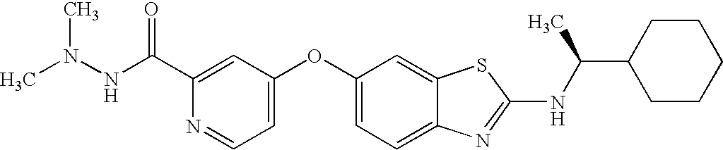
N1=CC=C(OC2=CC=C3C(=C2)SC(NC(C2CCCCC2)C)=N3)C=C1C(NN(C)C)=O
